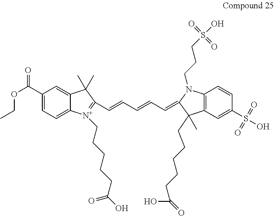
C1(C(OCC)=O)=CC=C2C(=C1)C(C)(C)C(C=CC=CC=C1C(C)(CCCCCC(O)=O)C3=C(C=CC(S(O)(=O)=O)=C3)N1CCCS(O)(=O)=O)=[N+]2CCCCCC(O)=O
